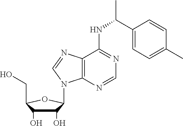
C1(O)C(O)C(CO)OC1N1C2=C(N=C1)C(NC(C)C1=CC=C(C)C=C1)=NC=N2
